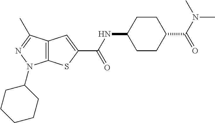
C12=C(C(C)=NN1C1CCCCC1)C=C(C(NC1CCC(C(N(C)C)=O)CC1)=O)S2
